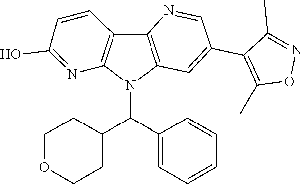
O1N=C(C)C(C2=CC3=C(N=C2)C2=C(N=C(O)C=C2)N3C(C2=CC=CC=C2)C2CCOCC2)=C1C
